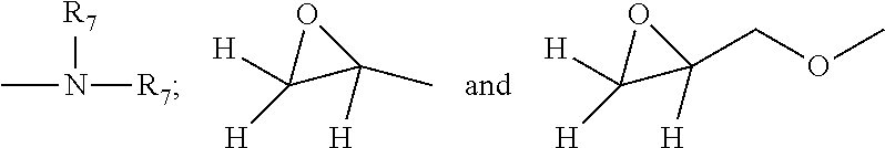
CN([R7])[R7].[H]C1([H])C(C)([H])O1.[H]C1([H])C(COC)([H])O1
